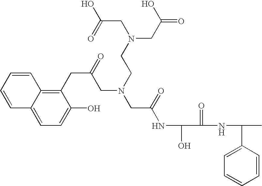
C(NC(O)C(=O)NC(C1=CC=CC=C1)C)(CN(CC(CC1=C2C(=CC=C1O)C=CC=C2)=O)CCN(CC(O)=O)CC(=O)O)=O
